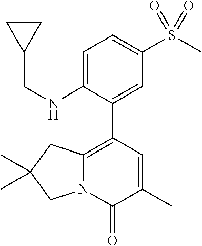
N12C(=C(C3=CC(S(C)(=O)=O)=CC=C3NCC3CC3)C=C(C)C1=O)CC(C)(C)C2
